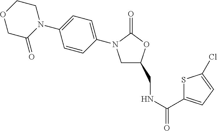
O1CC(=O)N(C2=CC=C(N3CC(CNC(C4=CC=C(Cl)S4)=O)OC3=O)C=C2)CC1
